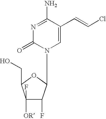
C1(F)([OR])C(F)C(N2C=C(C=CCl)C(N)=NC2=O)OC1CO
